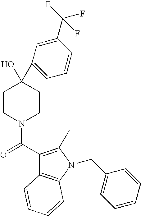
C1CN(C(=O)C2=C(C)N(CC3=CC=CC=C3)C3=C2C=CC=C3)CCC1(O)C1=CC=CC(C(F)(F)F)=C1
